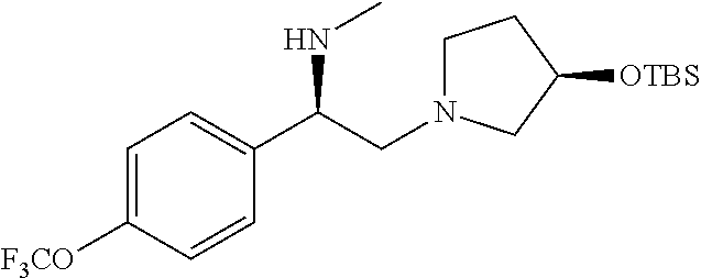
C1=C([F3CO])C=CC(C(CN2CCC([OTBS])C2)NC)=C1
